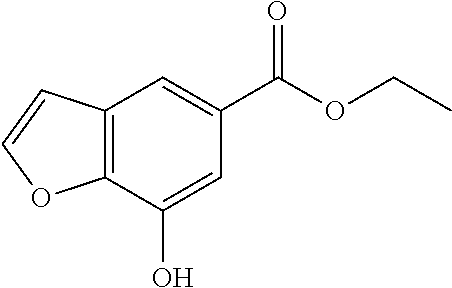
C12=C(C(O)=CC(C(OCC)=O)=C1)OC=C2
